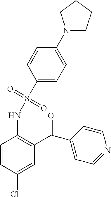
C1=CC(Cl)=CC(C(C2=CC=NC=C2)=O)=C1NS(C1=CC=C(N2CCCC2)C=C1)(=O)=O
